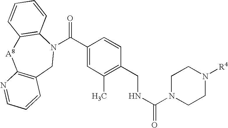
C12=C(N(C(C3=CC(C)=C(CNC(N4CCN([R4])CC4)=O)C=C3)=O)CC3=C([A8]1)N=CC=C3)C=CC=C2
